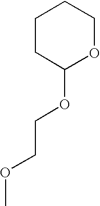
C1CC(OCCOC)OCC1
